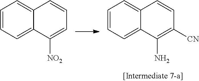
C1=CC=C2C(=C1)C=CC=C2[NO2].C1=CC=C2C(=C1)C=CC([CN])=C2N
